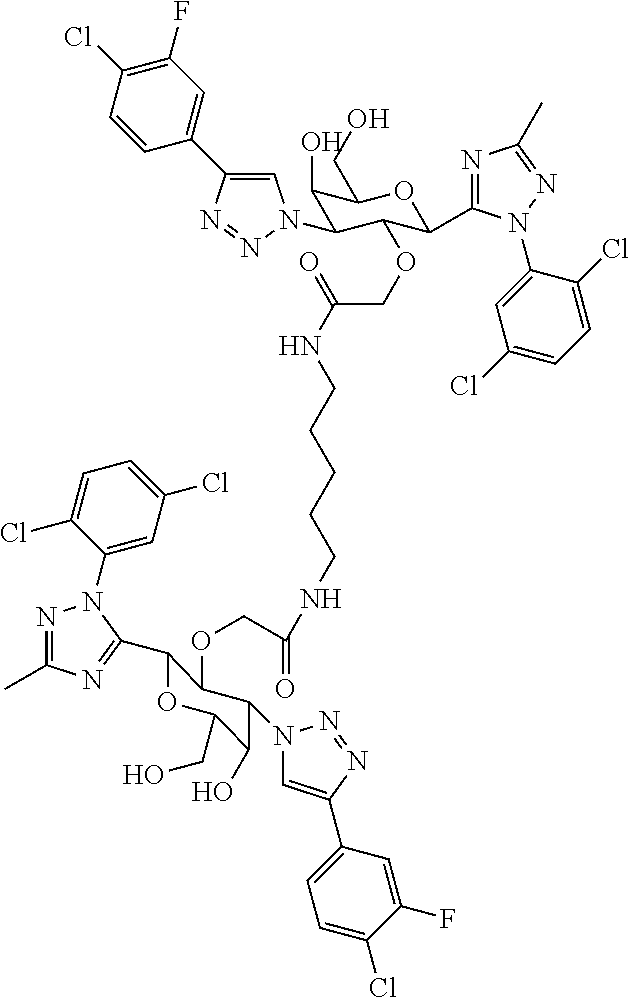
C1=CC(Cl)=C(F)C=C1C1=CN(C2C(O)C(CO)OC(C3=NC(C)=NN3C3=CC(Cl)=CC=C3Cl)C2OCC(NCCCCCNC(=O)COC2C(C3=NC(C)=NN3C3=CC(Cl)=CC=C3Cl)OC(CO)C(O)C2N2C=C(C3=CC=C(Cl)C(F)=C3)N=N2)=O)N=N1
